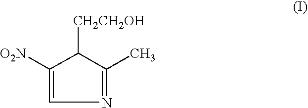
N1=C(C)C([CH2CH2OH])C([O2N])=C1
